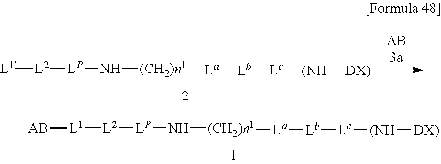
[L1][L2][LP]N[(CH2)n1][La][Lb][Lc][(NH][DX)].[L1]([L2][LP]N[(CH2)n1][La][Lb][Lc][(NH][DX)])[AB]
